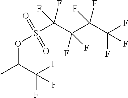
C(F)(F)(C(C(F)(F)C(F)(F)F)(F)F)S(OC(C)C(F)(F)F)(=O)=O
